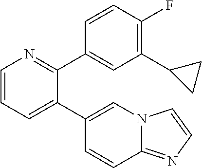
C1=CC=C(C2=CN3C(=NC=C3)C=C2)C(C2=CC(C3CC3)=C(F)C=C2)=N1
